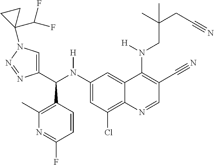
C1(N(C(C2=CN(C3(C(F)F)CC3)N=N2)C2=C(C)N=C(F)C=C2)[H])=CC(Cl)=C2C(=C1)C(N(CC(CC#N)(C)C)[H])=C(C#N)C=N2
